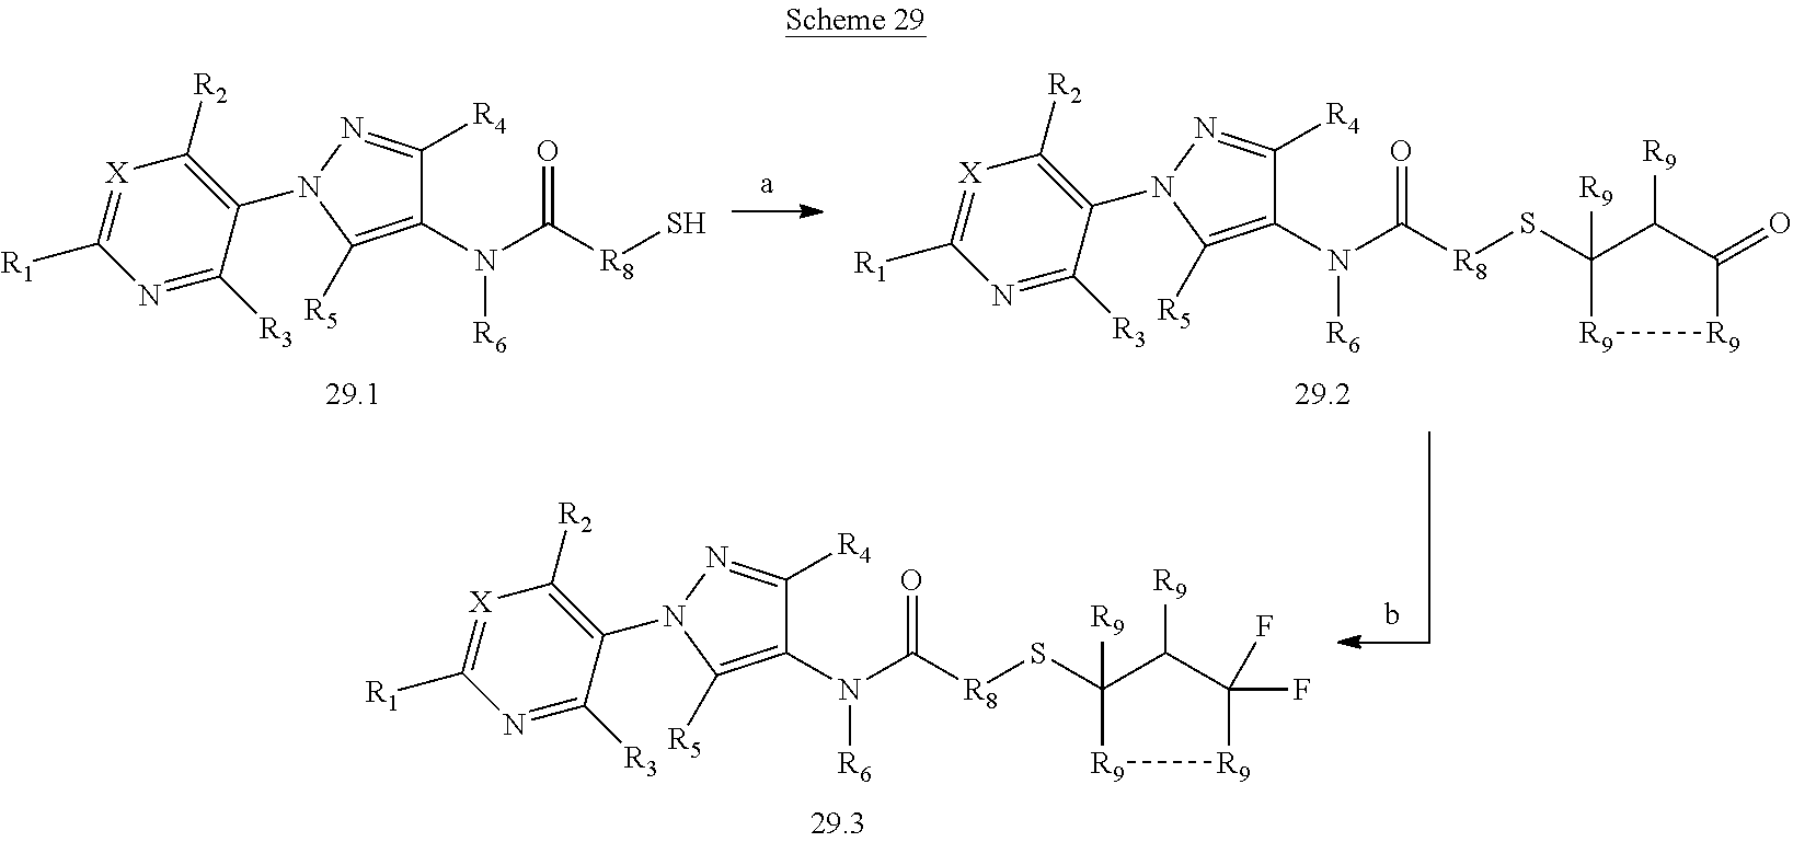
C1(N([R6])C([R8]S)=O)=C([R5])N(C2=C([R2])[X]=C([R1])N=C2[R3])N=C1[R4].C1(N([R6])C([R8]SC2([R9])[R9][R9]C(=O)C2[R9])=O)=C([R5])N(C2=C([R2])[X]=C([R1])N=C2[R3])N=C1[R4].C1(N([R6])C([R8]SC2([R9])[R9][R9]C(F)(F)C2[R9])=O)=C([R5])N(C2=C([R2])[X]=C([R1])N=C2[R3])N=C1[R4]
